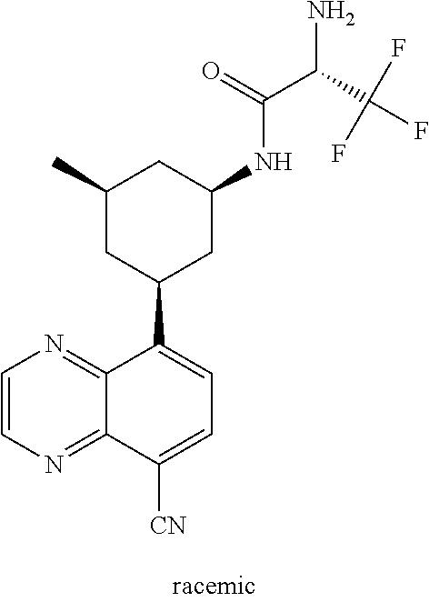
C1=CN=C2C(=N1)C(C1CC(NC(C(C(F)(F)F)N)=O)CC(C)C1)=CC=C2[CN]
